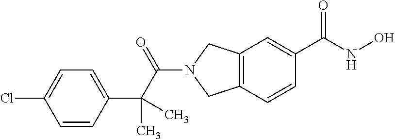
C12=C(C=CC(C(=O)NO)=C1)CN(C(=O)C(C1=CC=C(Cl)C=C1)(C)C)C2
